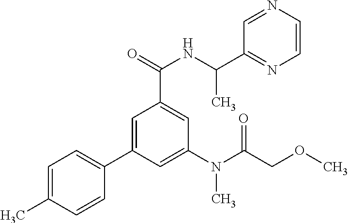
C1=C(C)C=CC(C2=CC(C(=O)NC(C)C3=NC=CN=C3)=CC(N(C(COC)=O)C)=C2)=C1
